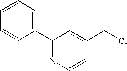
C1=CC=CC=C1C1=NC=CC(CCl)=C1
